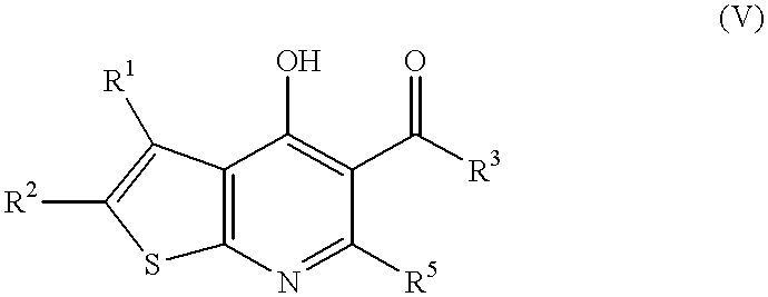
S1C2=C(C([R1])=C1[R2])C(O)=C(C([R3])=O)C([R5])=N2
